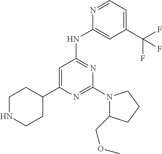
N1=CC=C(C(F)(F)F)C=C1NC1=NC(N2C(COC)CCC2)=NC(C2CCNCC2)=C1
